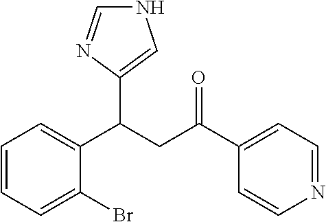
N1C=NC(C(CC(C2=CC=NC=C2)=O)C2=CC=CC=C2Br)=C1
